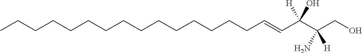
CCCCCCCCCCCCCCCC=CC(C(CO)([H])N)(O)[H]
